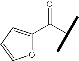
O1C(C(C(C)C)=O)=CC=C1
